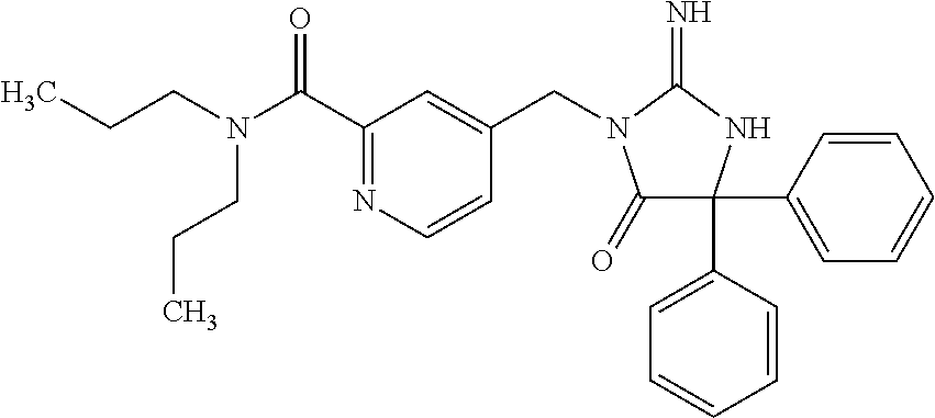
C1=CC(C2(C3=CC=CC=C3)C(=O)N(CC3=CC(C(N(CCC)CCC)=O)=NC=C3)C(=N)N2)=CC=C1
